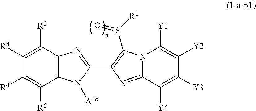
C12=C(C([R2])=C([R3])C([R4])=C1[R5])N=C(C1=C(S([R1])=O)N3C(=N1)C([Y4])=C([Y3])C([Y2])=C3[Y1])N2[A1a]
